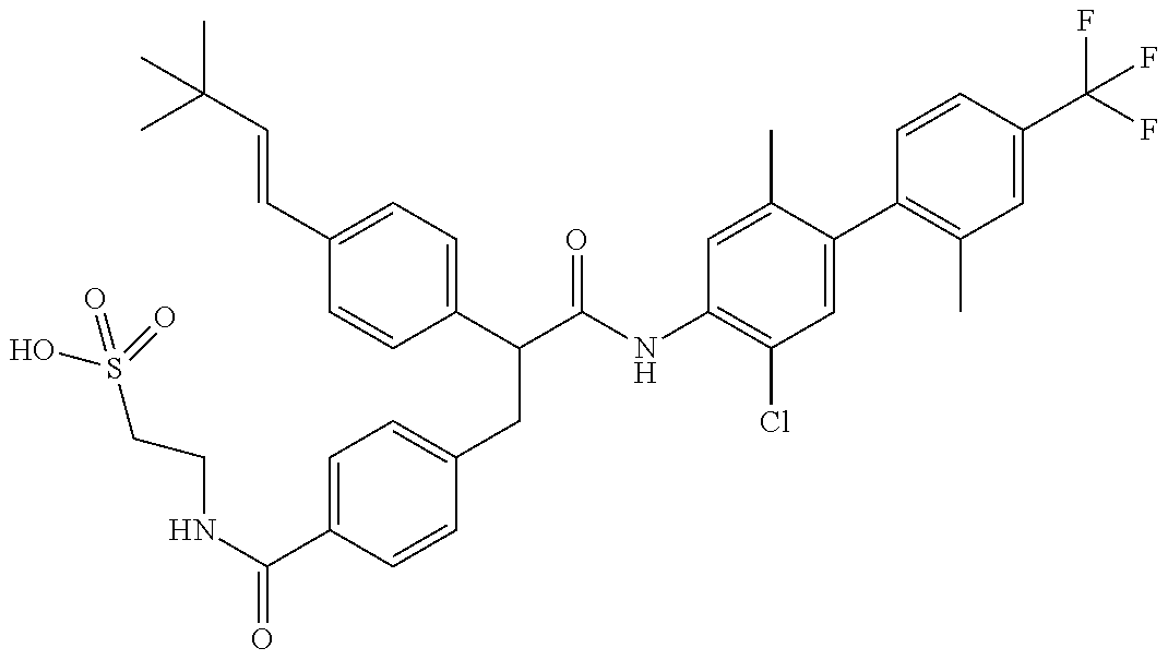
OS(=O)(CCNC(=O)C1=CC=C(CC(C(=O)NC2=C(Cl)C=C(C3=C(C)C=C(C(F)(F)F)C=C3)C(C)=C2)C2=CC=C(C=CC(C)(C)C)C=C2)C=C1)=O
